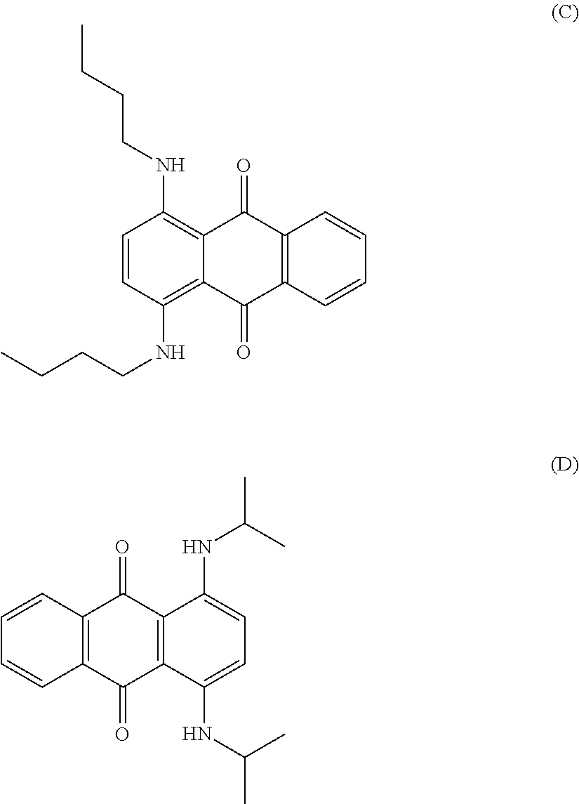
C1=CC(NCCCC)=C2C(=C1NCCCC)C(=O)C1=C(C2=O)C=CC=C1.C1=CC2=C(C=C1)C(=O)C1=C(C2=O)C(NC(C)C)=CC=C1NC(C)C
